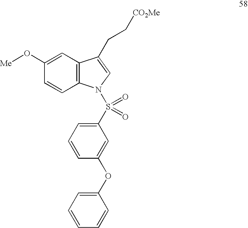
C1(O[Me])=CC2=C(C=C1)N(S(=O)(C1=CC=CC(OC3=CC=CC=C3)=C1)=O)C=C2CC[CO2Me]
